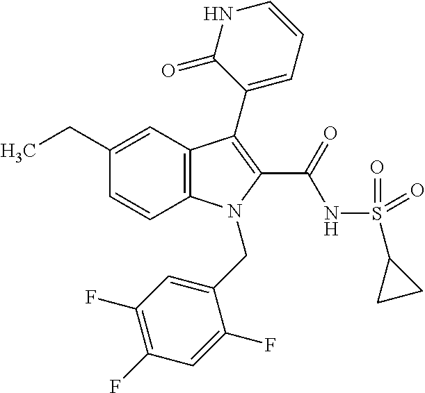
C12=C(C=C(CC)C=C1)C(C1=CC=CNC1=O)=C(C(=O)NS(C1CC1)(=O)=O)N2CC1=CC(F)=C(F)C=C1F
